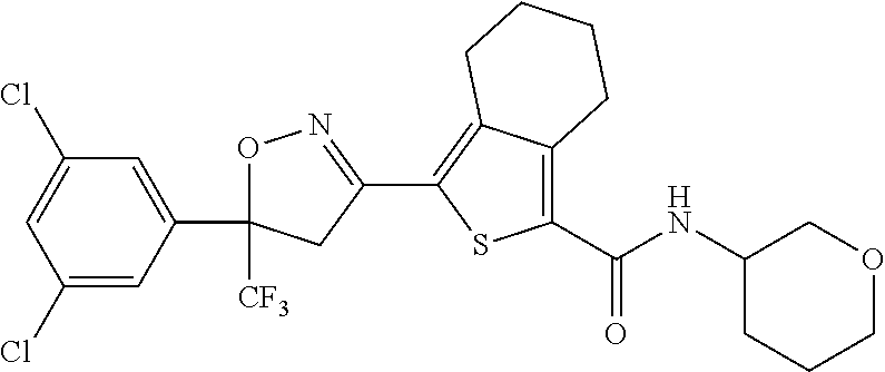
O1C(C2=CC(Cl)=CC(Cl)=C2)([CF3])CC(C2=C3C(=C(C(=O)NC4CCCOC4)S2)CCCC3)=N1
